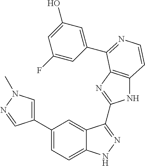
C1(C2=CN(C)N=C2)=CC=C2C(=C1)C(C1=NC3=C(N1)C=CN=C3C1=CC(O)=CC(F)=C1)=NN2
